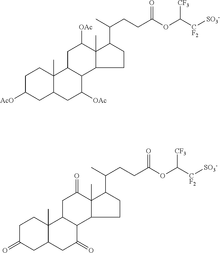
C1C(=O)CC2C(C)(C1)C1C(C(=O)C2)C2C(C)(C(=O)C1)C(C(C)CCC(OC([CF2][SO3-])[CF3])=O)CC2.C1C([AcO])CC2C(C)(C1)C1C(C([OAc])C2)C2C(C)(C([OAc])C1)C(C(C)CCC(OC([CF2][SO3-])[CF3])=O)CC2
